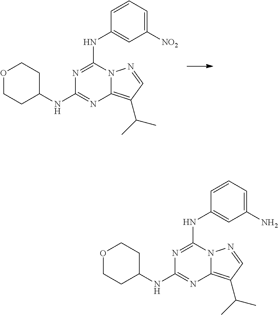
N1=C(NC2=CC([NO2])=CC=C2)N2C(=C(C(C)C)C=N2)N=C1NC1CCOCC1.N1=C(NC2=CC(N)=CC=C2)N2C(=C(C(C)C)C=N2)N=C1NC1CCOCC1
